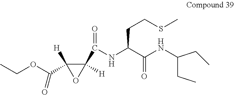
C1(C(NC(C(=O)NC(CC)CC)CCSC)=O)([H])C(C(OCC)=O)([H])O1
